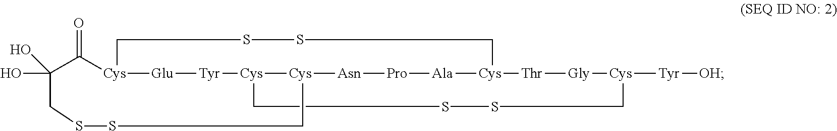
[Cys]12[Glu][Tyr][Cys]3[Cys]([Asn][Pro][Ala][Cys]([Thr][Gly][Cys]([Tyr][OH])CSSC3)CSSC1)CCSSCC(O)(O)C2=O
